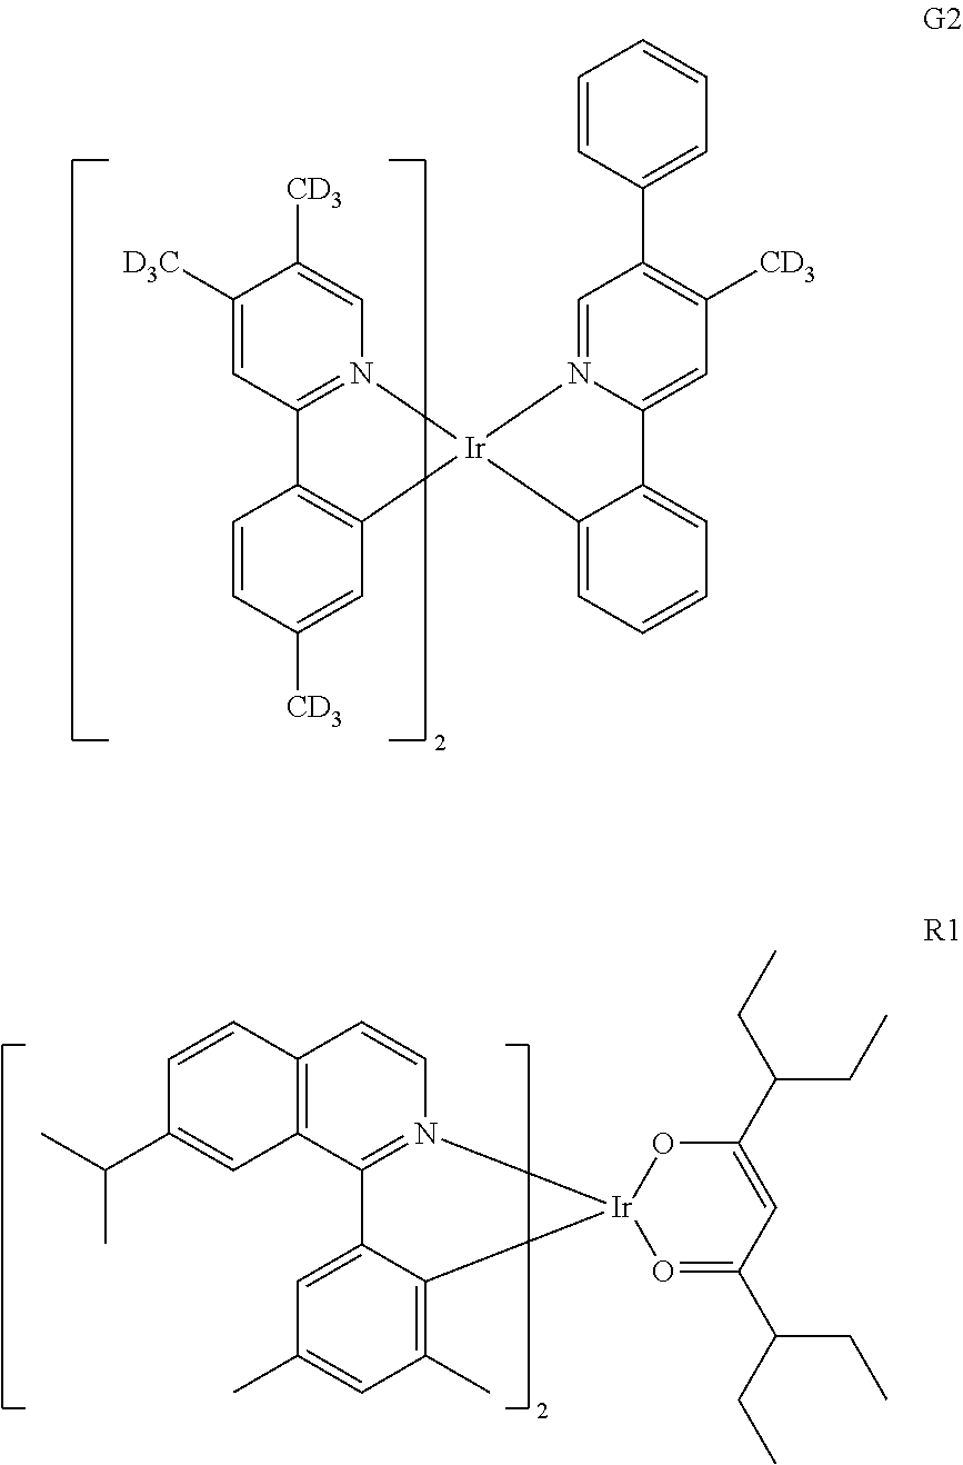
C1([D3C])=CC2=N(C=C1[CD3])[Ir]1(C3=C2C=CC([CD3])=C3)N2=CC(C3=CC=CC=C3)=C([CD3])C=C2C2=CC=CC=C12.C12=C(C3=N(C=C1)[Ir]1(C4=C(C)C=C(C)C=C34)O=C(C(CC)CC)C=C(C(CC)CC)O1)C=C(C(C)C)C=C2
